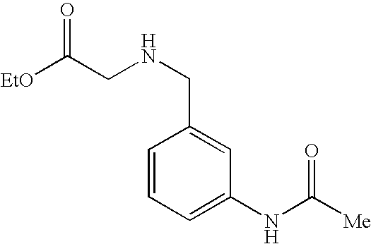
C1=CC=C(NC([Me])=O)C=C1CNCC([EtO])=O
